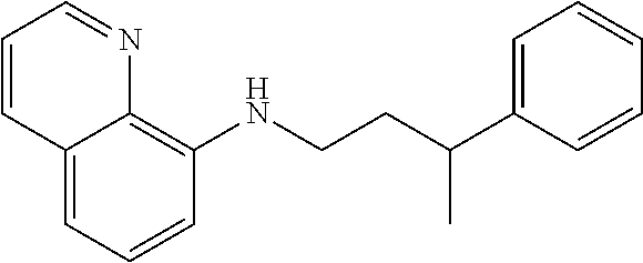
C1=CC=C2C(=C1NCCC(C1=CC=CC=C1)C)N=CC=C2
